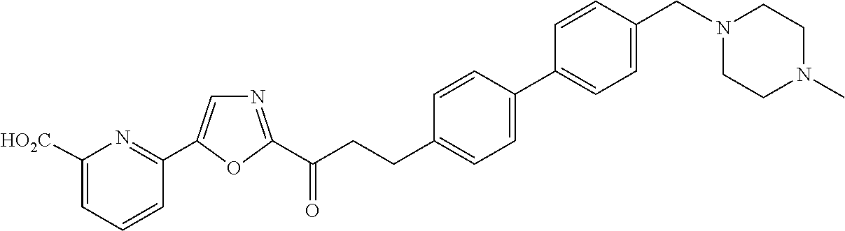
C1([HO2C])=CC=CC(C2=CN=C(C(CCC3=CC=C(C4=CC=C(CN5CCN(C)CC5)C=C4)C=C3)=O)O2)=N1
